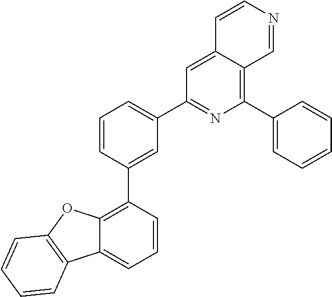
C1(C2=CC(C3=NC(C4=CC=CC=C4)=C4C(=C3)C=CN=C4)=CC=C2)=C2C(=CC=C1)C1=C(O2)C=CC=C1
